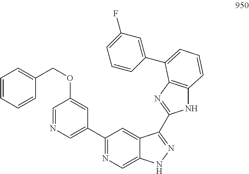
C1=NC=C(C2=NC=C3C(=C2)C(C2=NC4=C(N2)C=CC=C4C2=CC(F)=CC=C2)=NN3)C=C1OCC1=CC=CC=C1
